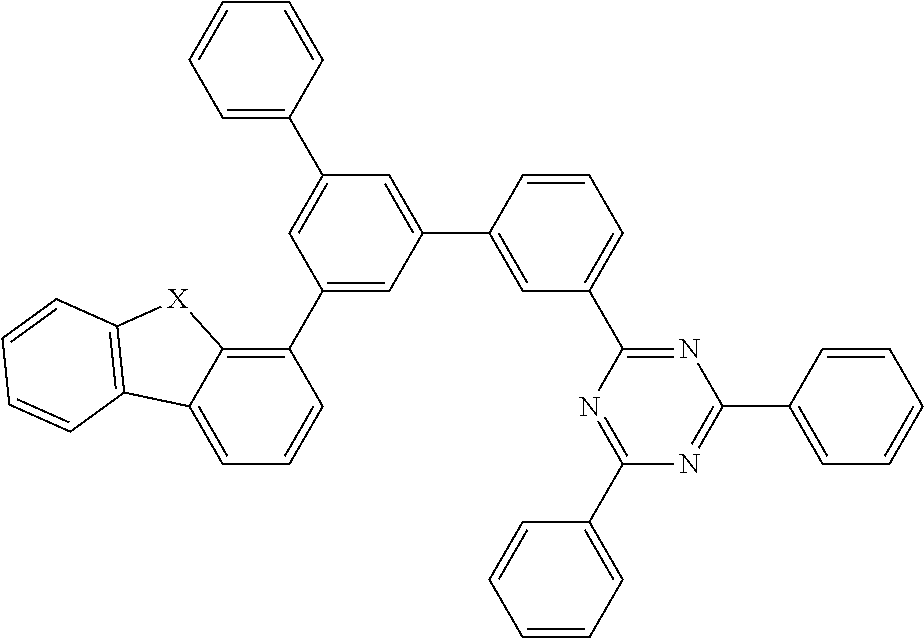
C1(C2=CC(C3=CC(C4=NC(C5=CC=CC=C5)=NC(C5=CC=CC=C5)=N4)=CC=C3)=CC(C3=CC=CC=C3)=C2)=C2C(=CC=C1)C1=C([X]2)C=CC=C1
